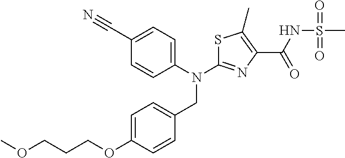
N(C1=NC(C(NS(C)(=O)=O)=O)=C(C)S1)(CC1=CC=C(OCCCOC)C=C1)C1=CC=C(C#N)C=C1
